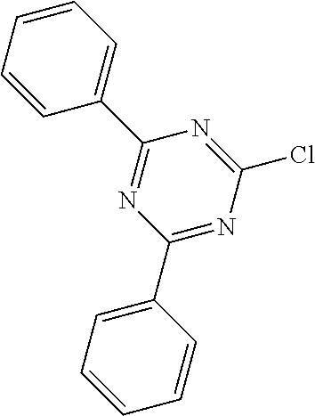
C1=CC=C(C2=NC(C3=CC=CC=C3)=NC(Cl)=N2)C=C1
